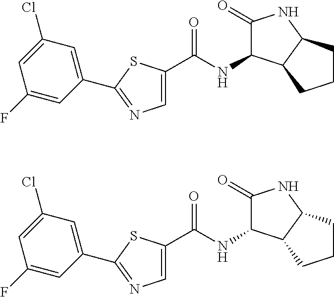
C1=C(C(=O)NC2C(=O)NC3C2CCC3)SC(C2=CC(Cl)=CC(F)=C2)=N1.C1=C(C(=O)NC2C(=O)NC3C2CCC3)SC(C2=CC(Cl)=CC(F)=C2)=N1
